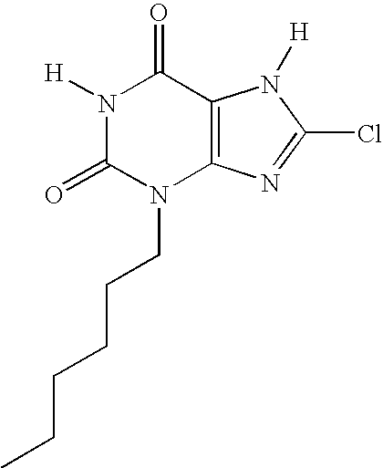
N1([H])C(=O)N(CCCCCC)C2=C(C1=O)N([H])C(Cl)=N2
